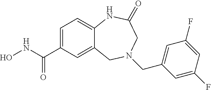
C12=CC(C(NO)=O)=CC=C1NC(=O)CN(CC1=CC(F)=CC(F)=C1)C2
